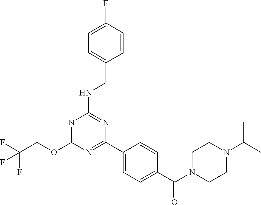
O(C1=NC(NCC2=CC=C(F)C=C2)=NC(C2=CC=C(C(N3CCN(C(C)C)CC3)=O)C=C2)=N1)CC(F)(F)F
